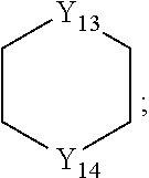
C1C[Y14]CC[Y13]1
